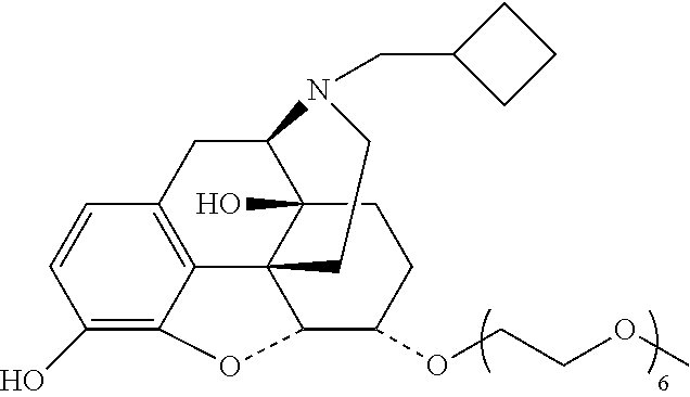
C1(O)=C2C3=C(C=C1)CC1C4(O)C3(C(C(OCCOC)CC4)O2)CCN1CC1CCC1
